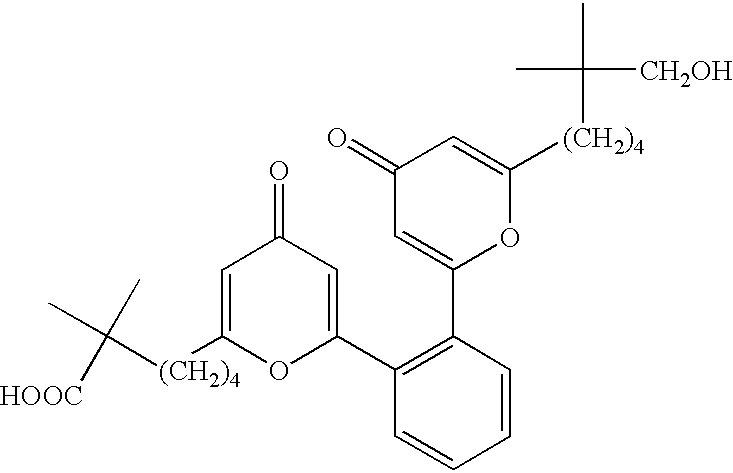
C([(CH2)4]C1=CC(=O)C=C(C2=C(C3=CC(=O)C=C([(CH2)4]C(C)(C)[CH2OH])O3)C=CC=C2)O1)(C)(C)[HOOC]
